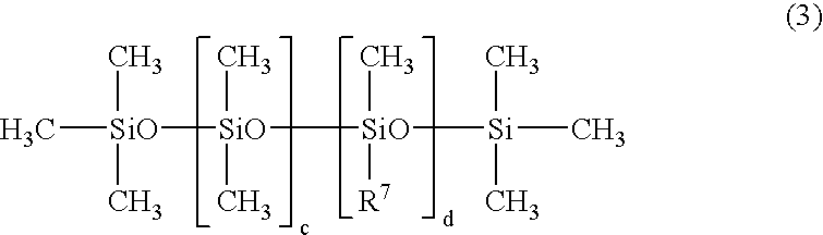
C[SiO]([SiO]([SiO]([Si](C)(C)C)(C)[R7])(C)C)(C)C
